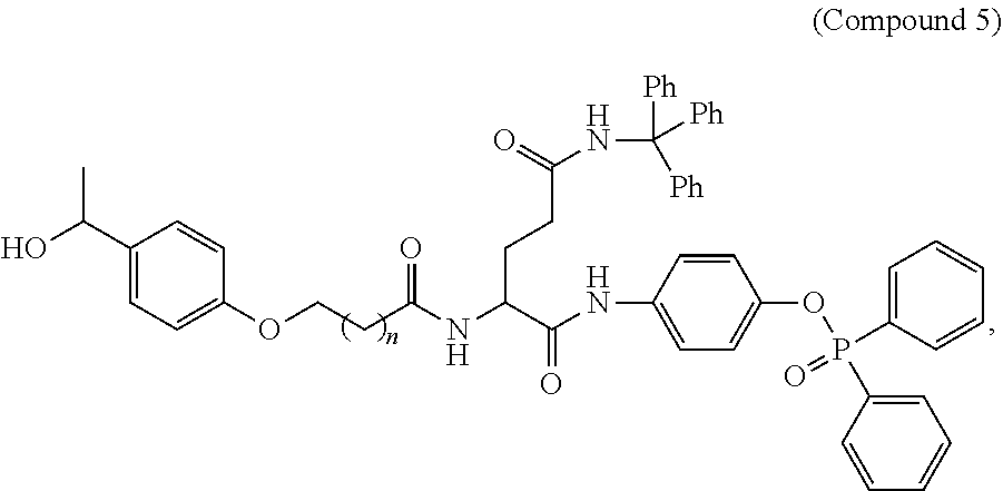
C1(C(O)C)=CC=C(OCCC(NC(C(NC2=CC=C(OP(=O)(C3=CC=CC=C3)C3=CC=CC=C3)C=C2)=O)CCC(NC([Ph])([Ph])[Ph])=O)=O)C=C1
